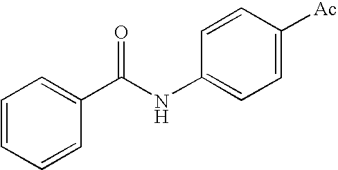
C1=CC=CC(C(NC2=CC=C([Ac])C=C2)=O)=C1
